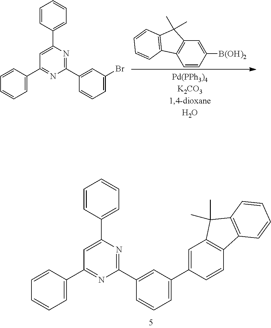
C1=CC(C2=CC(C3=CC=CC=C3)=NC(C3=CC(C4=CC5=C(C=C4)C4=C(C5(C)C)C=CC=C4)=CC=C3)=N2)=CC=C1.C1=C([B(OH)2])C=CC2=C1C(C)(C)C1=C2C=CC=C1.C1=CC(C2=CC(C3=CC=CC=C3)=NC(C3=CC(Br)=CC=C3)=N2)=CC=C1
